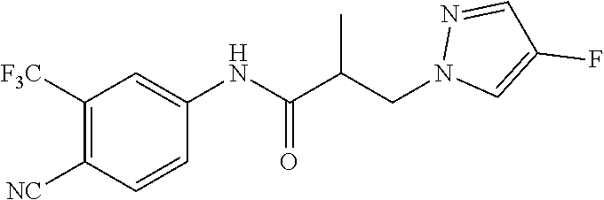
C1([F3C])=C([NC])C=CC(NC(C(CN2C=C(F)C=N2)C)=O)=C1
